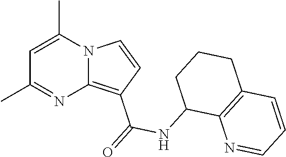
C1=C(C)N2C(=C(C(=O)NC3C4=C(CCC3)C=CC=N4)C=C2)N=C1C
